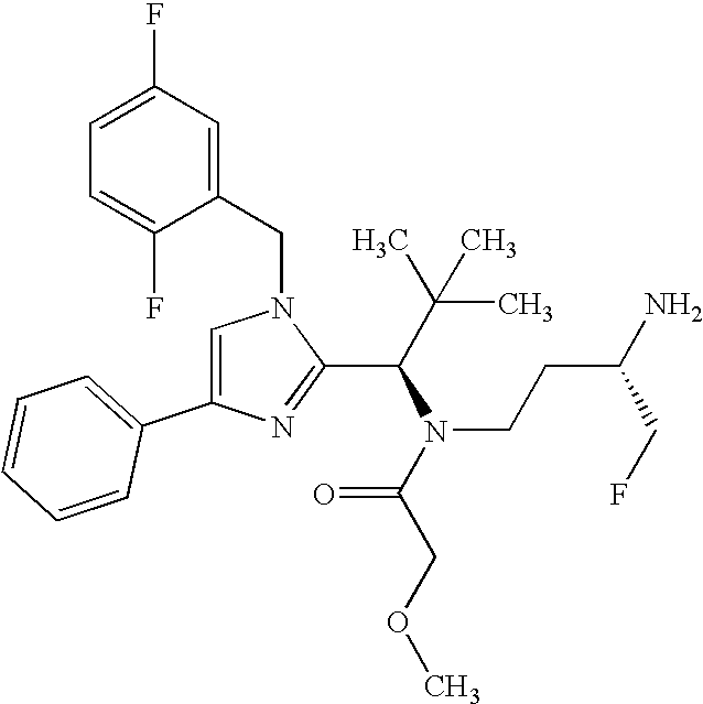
C1=C(C2=CC=CC=C2)N=C(C(N(C(COC)=O)CCC(N)CF)C(C)(C)C)N1CC1=CC(F)=CC=C1F
